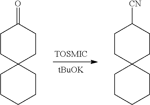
[tBuOK].C1CCCCC12CCC([CN])CC2.C1CCCCC12CCC(=O)CC2
